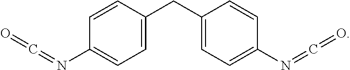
C1(N=C=O)=CC=C(CC2=CC=C(N=C=O)C=C2)C=C1
